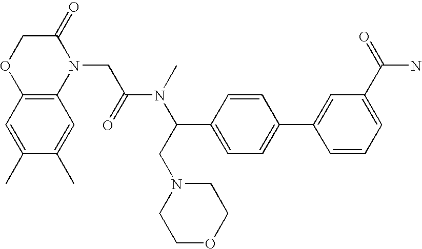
C1=C(C(=O)N)C=C(C2=CC=C(C(CN3CCOCC3)N(C)C(=O)CN3C(=O)COC4=C3C=C(C)C(C)=C4)C=C2)C=C1
